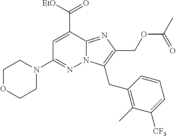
C1OCCN(C2=NN3C(=NC(COC(C)=O)=C3CC3=C(C)C([CF3])=CC=C3)C(C([EtO])=O)=C2)C1
